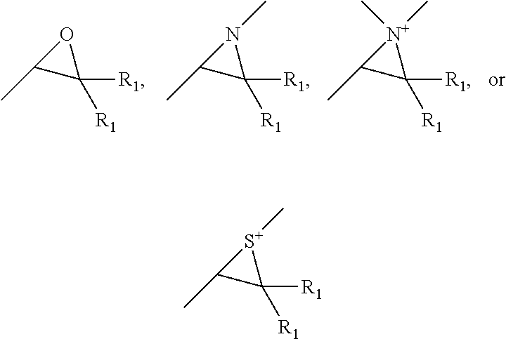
C1(C)C([R1])([R1])O1.C1(C)C([R1])([R1])N1C.C1(C)C([R1])([R1])[N+]1(C)C.C1(C)C([R1])([R1])[S+]1C
